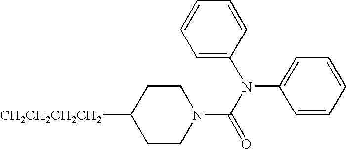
C1CC([CH2CH2CH2CH2])CCN1C(N(C1=CC=CC=C1)C1=CC=CC=C1)=O
